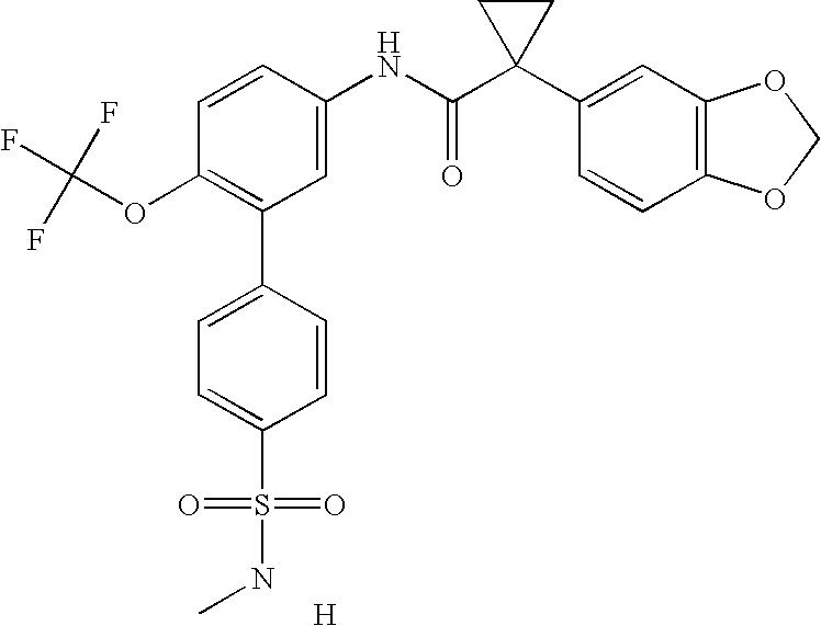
C1=CC(NC(C2(C3=CC4=C(C=C3)OCO4)CC2)=O)=CC(C2=CC=C(S(=O)(=O)NC)C=C2)=C1OC(F)(F)F.[H]
